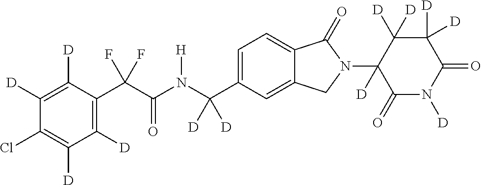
C1([D])=C([D])C(C(C(N(C(C2=CC=C3C(=C2)CN(C2([D])C(=O)N([D])C(=O)C([D])([D])C2([D])[D])C3=O)([D])[D])[H])=O)(F)F)=C([D])C([D])=C1Cl
